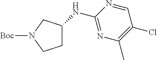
C1C(NC2=NC(C)=C(Cl)C=N2)CN([Boc])C1
